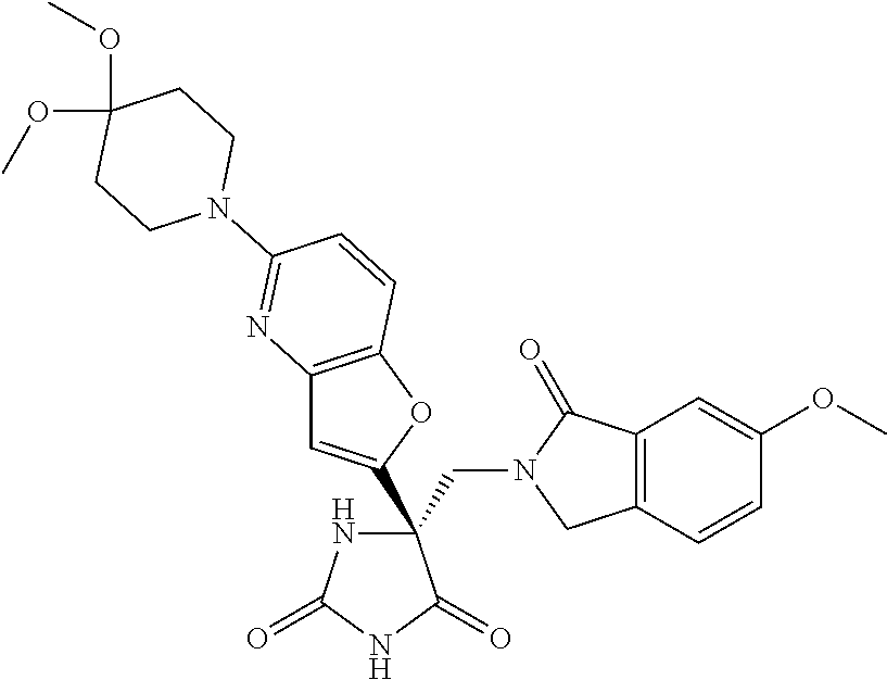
C(C1(C2=CC3=C(O2)C=CC(N2CCC(OC)(OC)CC2)=N3)NC(=O)NC1=O)N1CC2=C(C1=O)C=C(OC)C=C2
